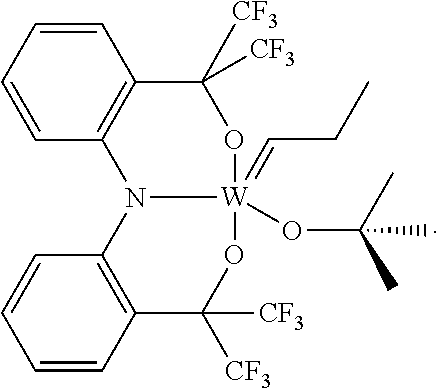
C1=CC2=C(C=C1)N1C3=C(C=CC=C3)C([CF3])([CF3])O[W]1(=CCC)(OC(C)(C)C)OC2([CF3])[CF3]
